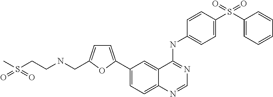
S(CCNCC1=CC=C(C2=CC=C3C(=C2)C(NC2=CC=C(S(C4=CC=CC=C4)(=O)=O)C=C2)=NC=N3)O1)(=O)(=O)C
